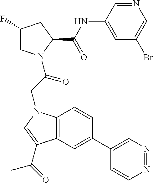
C1(C2=CC3=C(C=C2)N(CC(=O)N2CC(F)CC2C(NC2=CC(Br)=CN=C2)=O)C=C3C(=O)C)=CN=NC=C1
